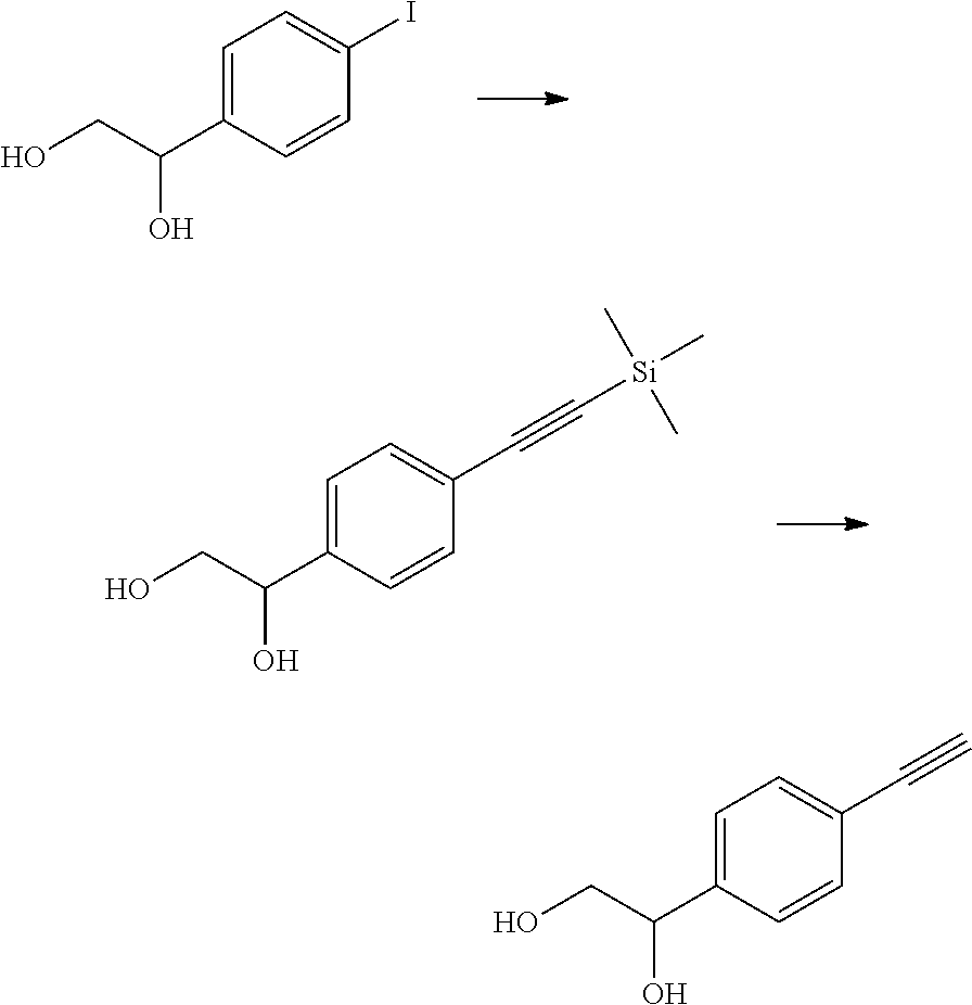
C1=C(C(CO)O)C=CC(I)=C1.C1=C(C(CO)O)C=CC(C#C[Si](C)(C)C)=C1.C1=C(C(CO)O)C=CC(C#C)=C1
